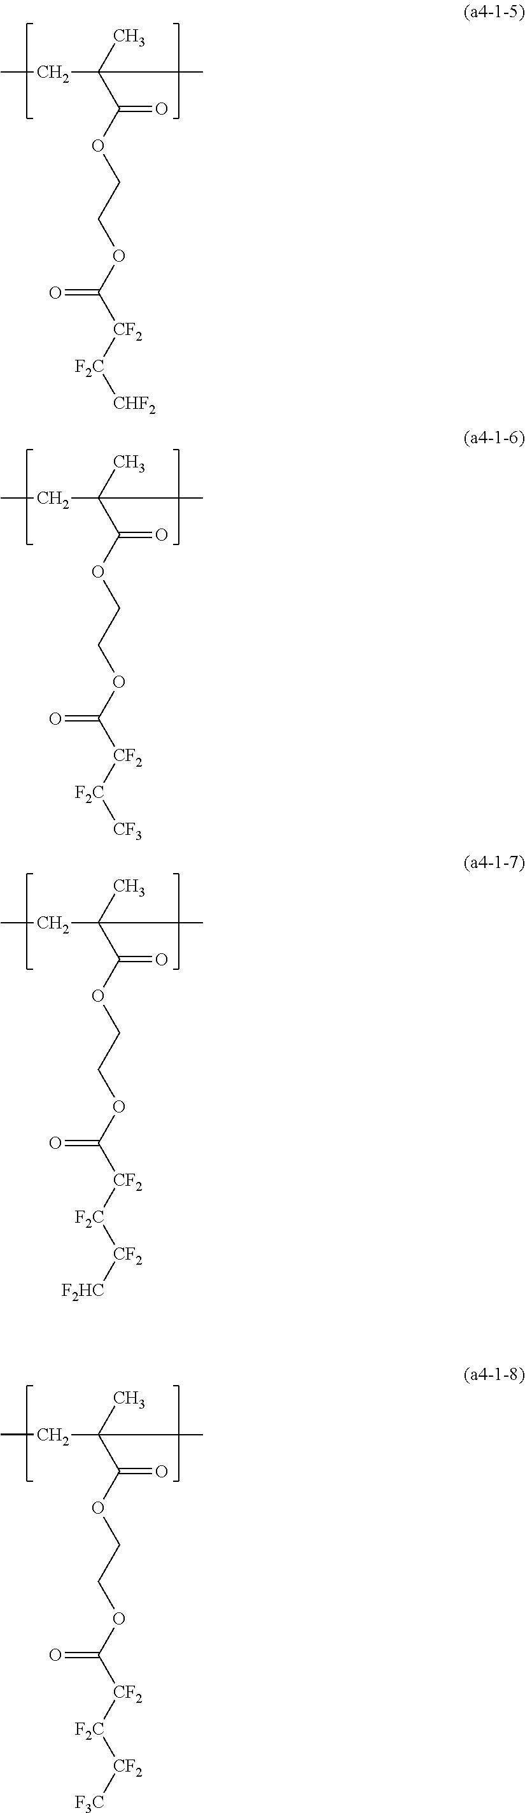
CCC(C)(C(OCCOC([CF2][F2C][CHF2])=O)=O)C.CCC(C)(C(OCCOC([CF2][F2C][CF3])=O)=O)C.CCC(C)(C(OCCOC([CF2][F2C][CF2][F2HC])=O)=O)C.CCC(C)(C(OCCOC([CF2][F2C][CF2][F3C])=O)=O)C
